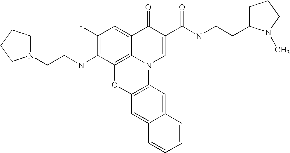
C1(F)=C(NCCN2CCCC2)C2=C3C(=C1)C(=O)C(C(NCCC1CCCN1C)=O)=CN3C1=C(O2)C=C2C(=C1)C=CC=C2
